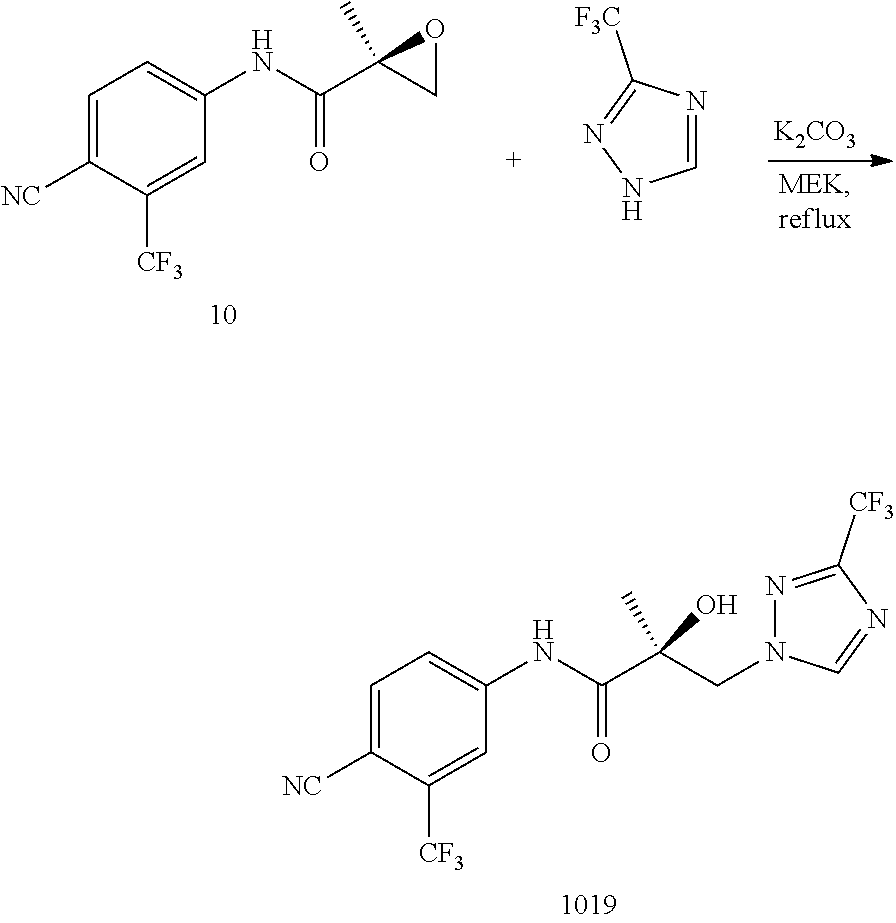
C1=NC([F3C])=NN1.[K2CO3].C1=C([NC])C([CF3])=CC(NC(C2(C)CO2)=O)=C1.C1=C([NC])C([CF3])=CC(NC(C(C)(O)CN2C=NC([CF3])=N2)=O)=C1
